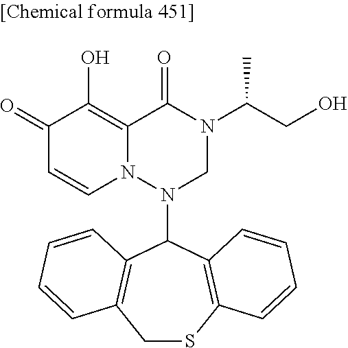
C1(=O)C=CN2C(=C1O)C(=O)N(C(CO)C)CN2C1C2=C(CSC3=C1C=CC=C3)C=CC=C2
